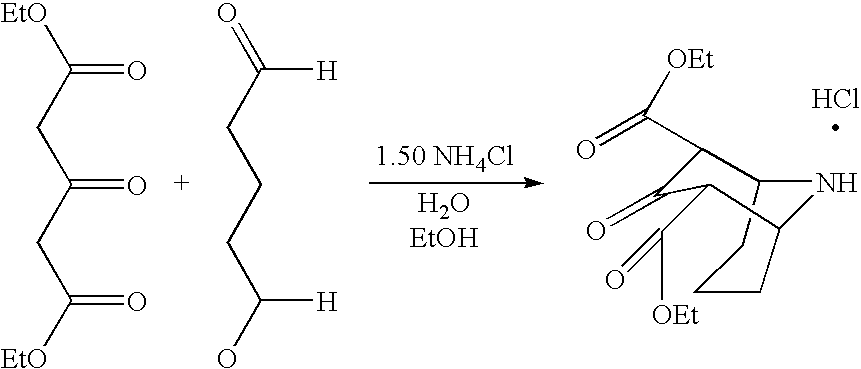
[EtO]C(CC(CC([EtO])=O)=O)=O.O=C(CCCC(O)[H])[H].C12CCCC(C(C(=O)[OEt])C(=O)C1C(=O)[OEt])N2
